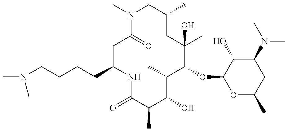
CN(CCCCC1NC(=O)C(C)C(O)C(C)C(OC2OC(C)CC(N(C)C)C2O)C(C)(O)CC(C)CN(C)C(=O)C1)C
